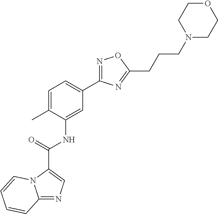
C12=NC=C(C(=O)NC3=CC(C4=NOC(CCCN5CCOCC5)=N4)=CC=C3C)N1C=CC=C2
